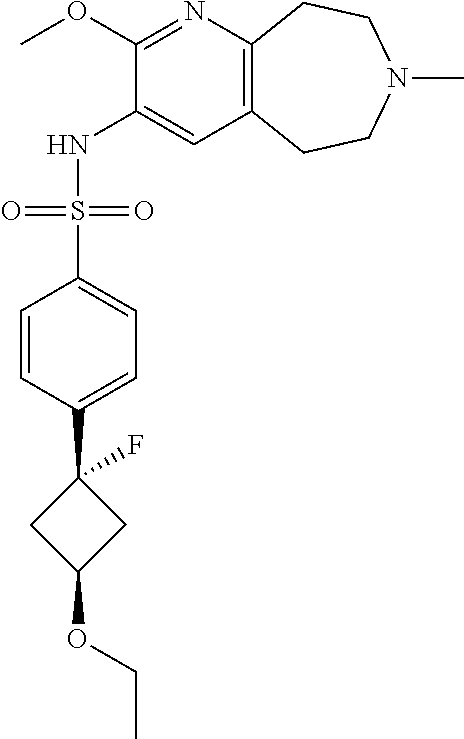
C1(OC)=NC2=C(C=C1NS(C1=CC=C(C3(F)CC(OCC)C3)C=C1)(=O)=O)CCN(C)CC2
